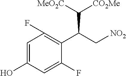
C1=C(O)C=C(F)C(C(C[NO2])C([CO2Me])[MeO2C])=C1F
